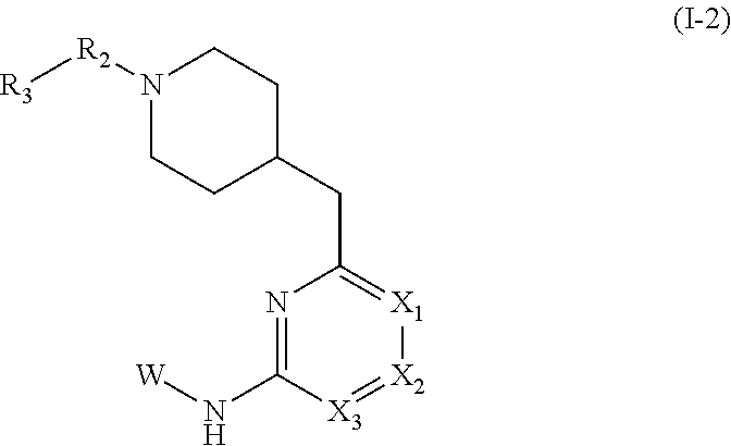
N1=C(N[W])[X3]=[X2][X1]=C1CC1CCN([R2][R3])CC1
